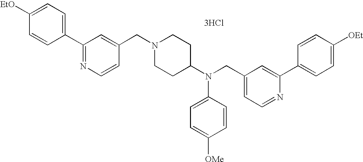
C1=CC([EtO])=CC=C1C1=NC=CC(CN2CCC(N(CC3=CC=NC(C4=CC=C([OEt])C=C4)=C3)C3=CC=C([OMe])C=C3)CC2)=C1.[3HCl]
